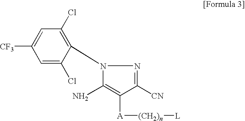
C1=C(Cl)C(N2C(N)=C([A][(CH2)n][L])C([CN])=N2)=C(Cl)C=C1[CF3]
